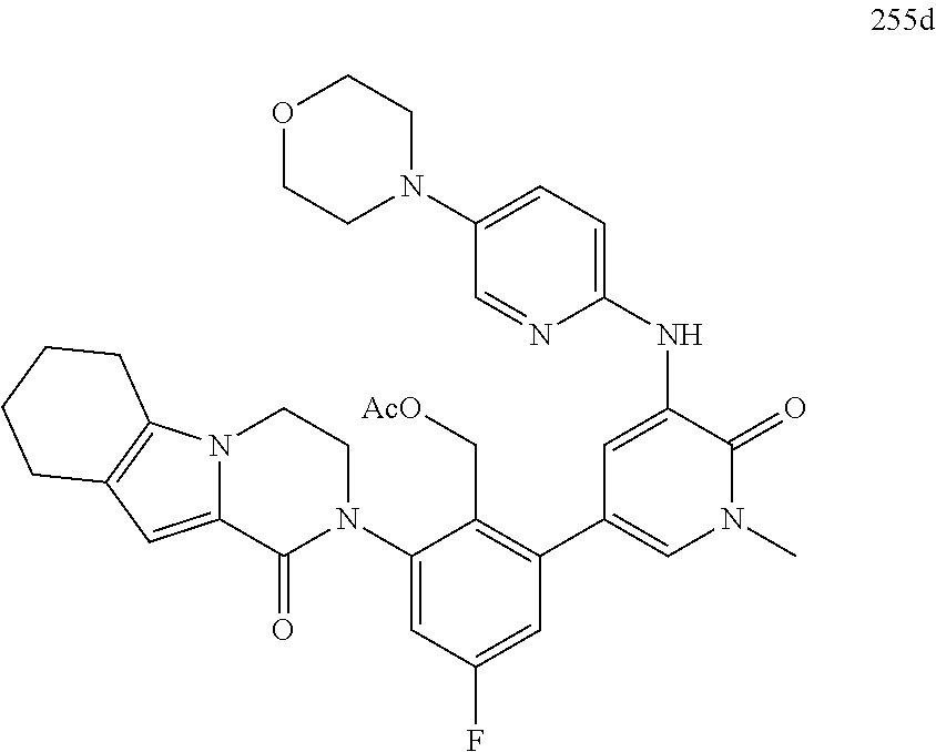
C1=NC(NC2=CC(C3=C(C[AcO])C(N4CCN5C(=CC6=C5CCCC6)C4=O)=CC(F)=C3)=CN(C)C2=O)=CC=C1N1CCOCC1
